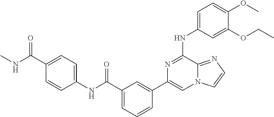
C1=C(NC2=NC(C3=CC(C(=O)NC4=CC=C(C(=O)NC)C=C4)=CC=C3)=CN3C2=NC=C3)C=C(OCC)C(OC)=C1
